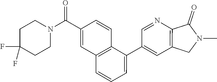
C1(C2=CC=CC3=C2C=CC(C(N2CCC(F)(F)CC2)=O)=C3)=CC2=C(N=C1)C(=O)N(C)C2
